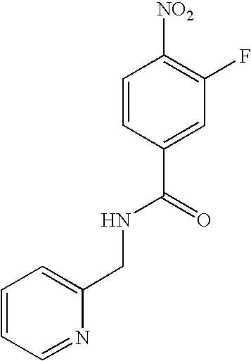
C1=CC(C(=O)NCC2=CC=CC=N2)=CC(F)=C1[NO2]
